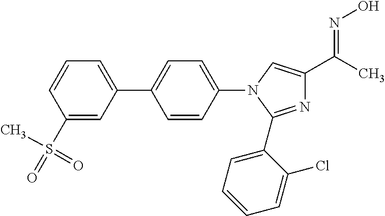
N1=C(C2=CC=CC=C2Cl)N(C2=CC=C(C3=CC=CC(S(C)(=O)=O)=C3)C=C2)C=C1C(C)=NO
